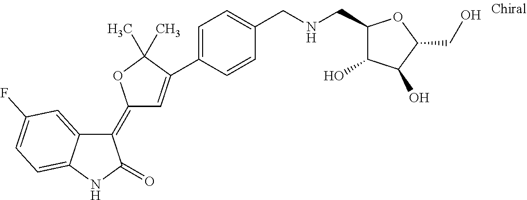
C1(=C2C=C(C3=CC=C(CNCC4C(O)C(O)C(CO)O4)C=C3)C(C)(C)O2)C2=CC(F)=CC=C2NC1=O
